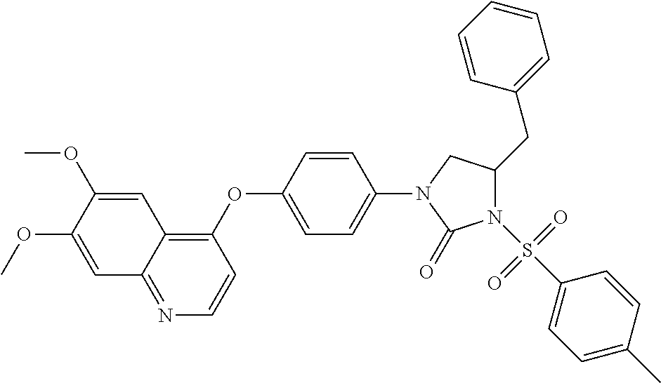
C1(OC2=CC=C(N3C(=O)N(S(C4=CC=C(C)C=C4)(=O)=O)C(CC4=CC=CC=C4)C3)C=C2)=C2C(=NC=C1)C=C(OC)C(OC)=C2
